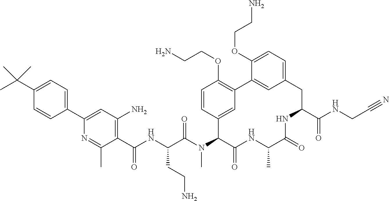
C1(C(NC(C(N(C2C(=O)NC(C)C(=O)NC(C(NCC#N)=O)CC3=CC=C(OCCN)C(=C3)C3=C(OCCN)C=CC2=C3)C)=O)CCN)=O)=C(N)C=C(C2=CC=C(C(C)(C)C)C=C2)N=C1C
